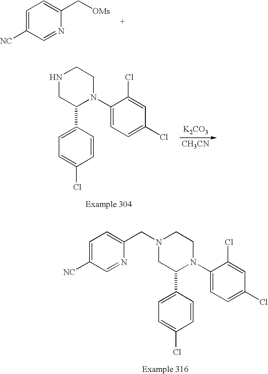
C1=C([NC])C=NC(C[OMs])=C1.C1=C([NC])C=NC(CN2CC(C3=CC=C(Cl)C=C3)N(C3=CC=C(Cl)C=C3Cl)CC2)=C1.N1CC(C2=CC=C(Cl)C=C2)N(C2=CC=C(Cl)C=C2Cl)CC1.[K2CO3].[CH3CN]
